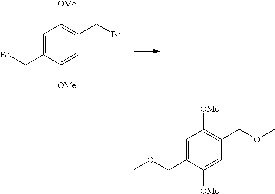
C1=C(CBr)C([OMe])=CC(CBr)=C1[OMe].C1=C(COC)C([OMe])=CC(COC)=C1[OMe]
